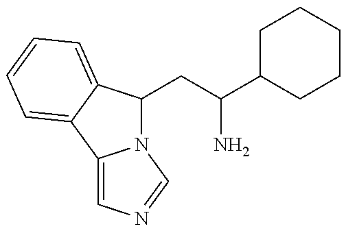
N12C(CC(C3CCCCC3)N)C3=CC=CC=C3C1=CN=C2
